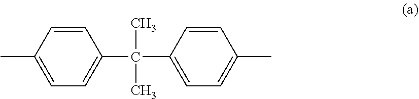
C1=CC(C)=CC=C1C(C1=CC=C(C)C=C1)(C)C
